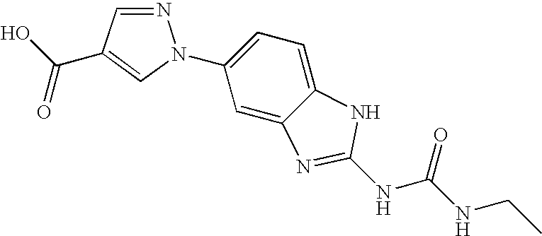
C1=C2C(=CC=C1N1N=CC(C(O)=O)=C1)NC(NC(NCC)=O)=N2
